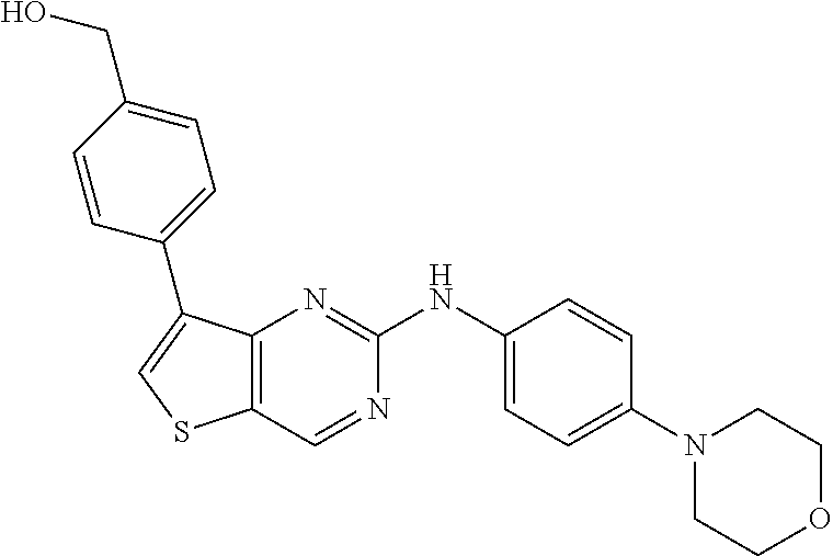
C1=CC(N2CCOCC2)=CC=C1NC1=NC2=C(C=N1)SC=C2C1=CC=C(CO)C=C1
